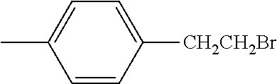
C1=C(C)C=CC([CH2CH2Br])=C1
